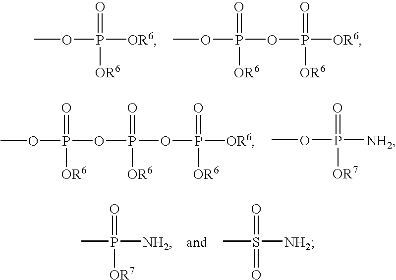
COP([OR6])([OR6])=O.COP(OP([OR6])(=O)[OR6])([OR6])=O.COP(OP(OP([OR6])([OR6])=O)(=O)[OR6])([OR6])=O.COP([NH2])([OR7])=O.P([NH2])([OR7])(=O)C.S([NH2])(=O)(=O)C
